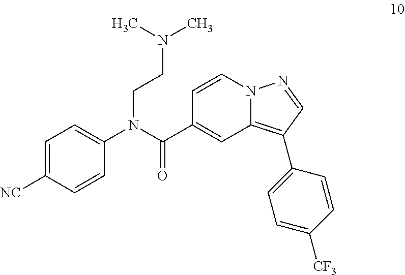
C1=CN2C(=C(C3=CC=C([CF3])C=C3)C=N2)C=C1C(N(C1=CC=C([NC])C=C1)CCN(C)C)=O
